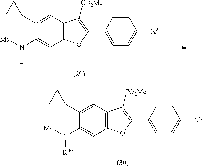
C12=C(C=C(C3CC3)C(N([Ms])[H])=C1)C([CO2Me])=C(C1=CC=C([X2])C=C1)O2.C12=C(C=C(C3CC3)C(N([Ms])[R40])=C1)C([CO2Me])=C(C1=CC=C([X2])C=C1)O2
